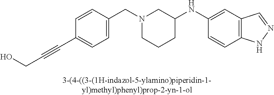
N1(CC2=CC=C(C#CCO)C=C2)CCCC(NC2=CC3=C(C=C2)NN=C3)C1
